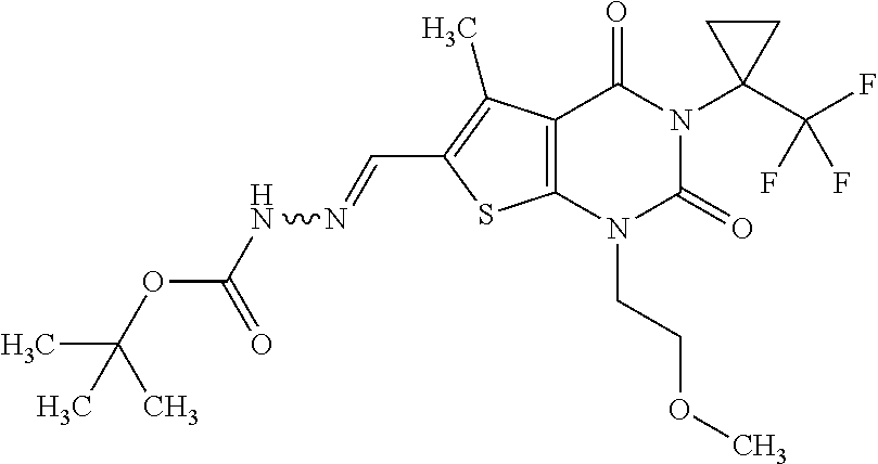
C12=C(N(CCOC)C(=O)N(C3(C(F)(F)F)CC3)C1=O)SC(C=NNC(OC(C)(C)C)=O)=C2C
